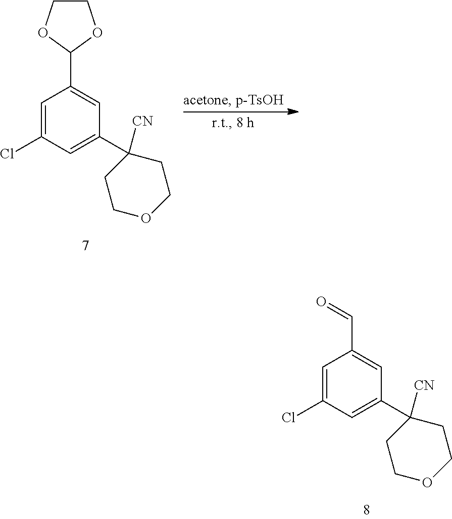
O=CC1=CC(C2([CN])CCOCC2)=CC(Cl)=C1.C1COC(C2=CC(C3([CN])CCOCC3)=CC(Cl)=C2)O1
